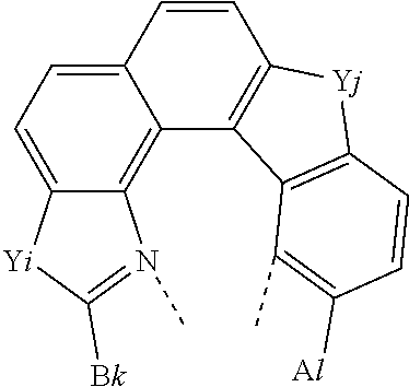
C12=CC=C3C(=C1C1=C(C=C2)[Yj]C2=C1C(C)=C([Al])C=C2)N(C)=C([Bk])[Yi]3
